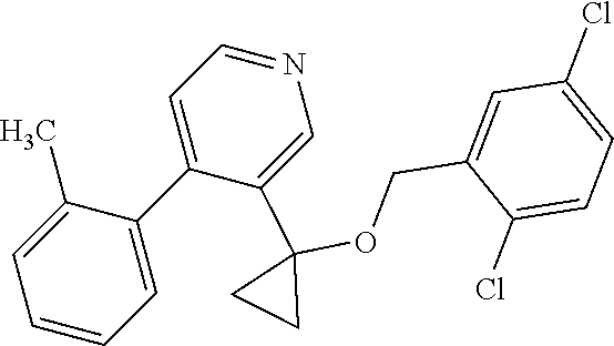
C1(C)=CC=CC=C1C1=CC=NC=C1C1(OCC2=CC(Cl)=CC=C2Cl)CC1
